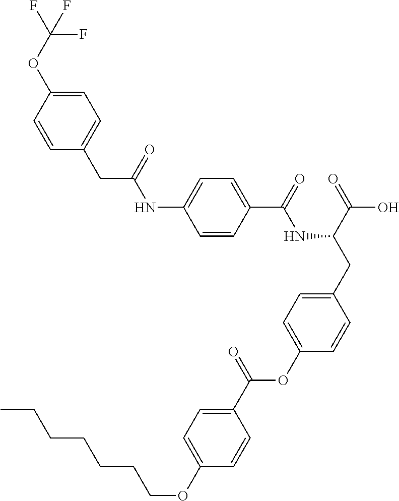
C1=CC(C(=O)NC(CC2=CC=C(OC(C3=CC=C(OCCCCCCC)C=C3)=O)C=C2)C(=O)O)=CC=C1NC(CC1=CC=C(OC(F)(F)F)C=C1)=O
